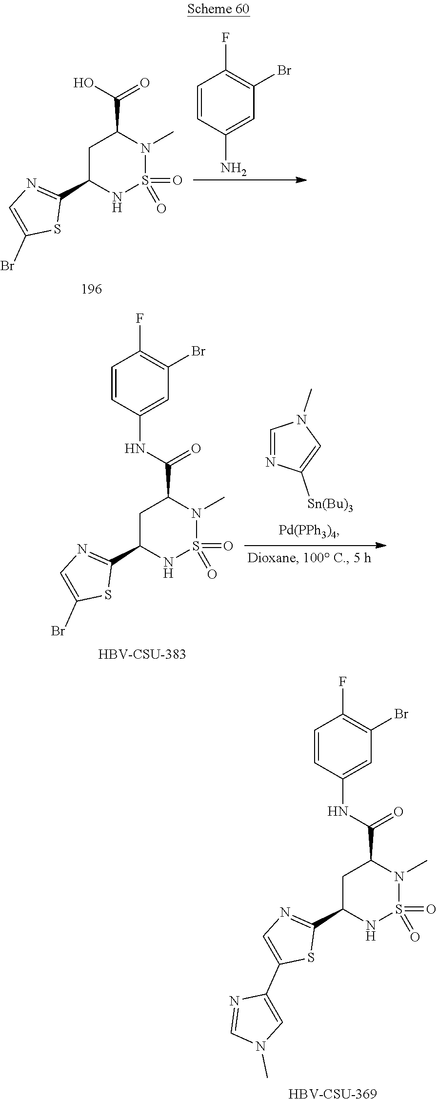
C1=CC(N)=CC(Br)=C1F.C1C(C2=NC=C(Br)S2)NS(=O)(=O)N(C)C1C(O)=O.C1=NC([Sn(Bu)3])=CN1C.C1C(C2=NC=C(Br)S2)NS(=O)(=O)N(C)C1C(=O)NC1=CC(Br)=C(F)C=C1.[HBV-CSU-383].C1C(C2=NC=C(C3=CN(C)C=N3)S2)NS(=O)(=O)N(C)C1C(=O)NC1=CC(Br)=C(F)C=C1.[HBV-CSU-369]
